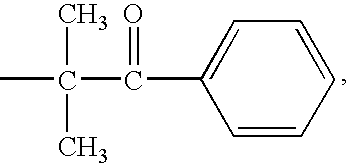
C1=CC=CC=C1C(C(C)(C)C)=O
